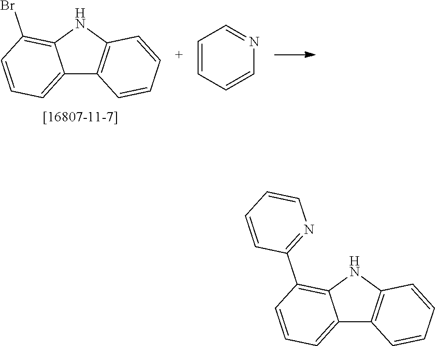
C12=CC=CC(Br)=C1NC1=C2C=CC=C1.C1=CC=CN=C1.C12=CC=CC(C3=NC=CC=C3)=C1NC1=C2C=CC=C1
